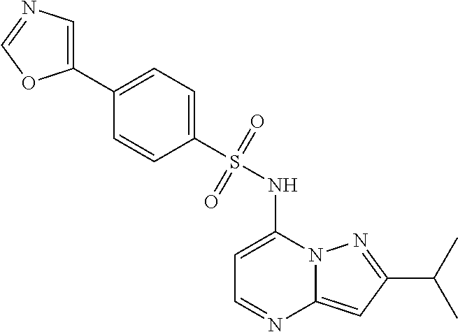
CC(C1=NN2C(=C1)N=CC=C2NS(C1=CC=C(C2=CN=CO2)C=C1)(=O)=O)C
